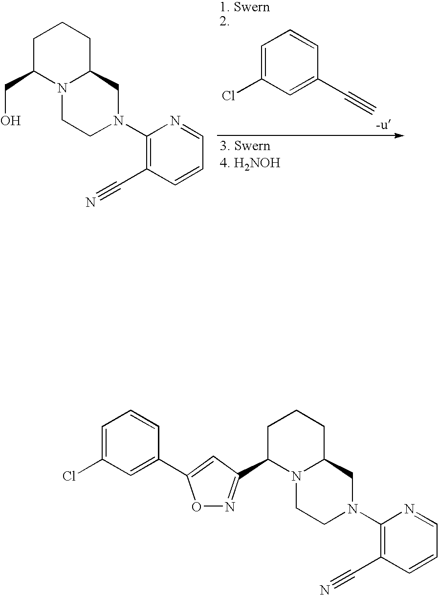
C1C(CO)N2C(CC1)CN(C1=C(C#N)C=CC=N1)CC2.C1=C(Cl)C=C(C#C)C=C1.C1C(C2=NOC(C3=CC(Cl)=CC=C3)=C2)N2C(CC1)CN(C1=C(C#N)C=CC=N1)CC2
